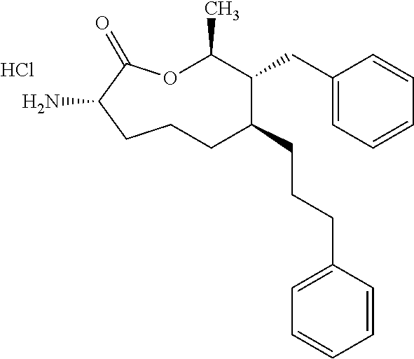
Cl.O1C(C)C(CC2=CC=CC=C2)C(CCCC2=CC=CC=C2)CCCC(N)C1=O
